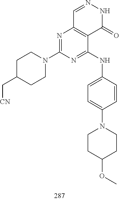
C1=NNC(=O)C2=C1N=C(N1CCC(C[CN])CC1)N=C2NC1=CC=C(N2CCC(OC)CC2)C=C1
